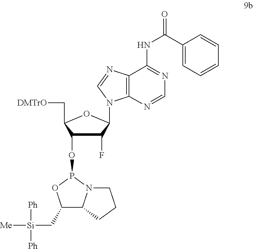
C1(F)C(OP2OC(C[Si]([Ph])([Ph])[Me])C3N2CCC3)C(C[DMTrO])OC1N1C2=C(N=C1)C(NC(C1=CC=CC=C1)=O)=NC=N2
